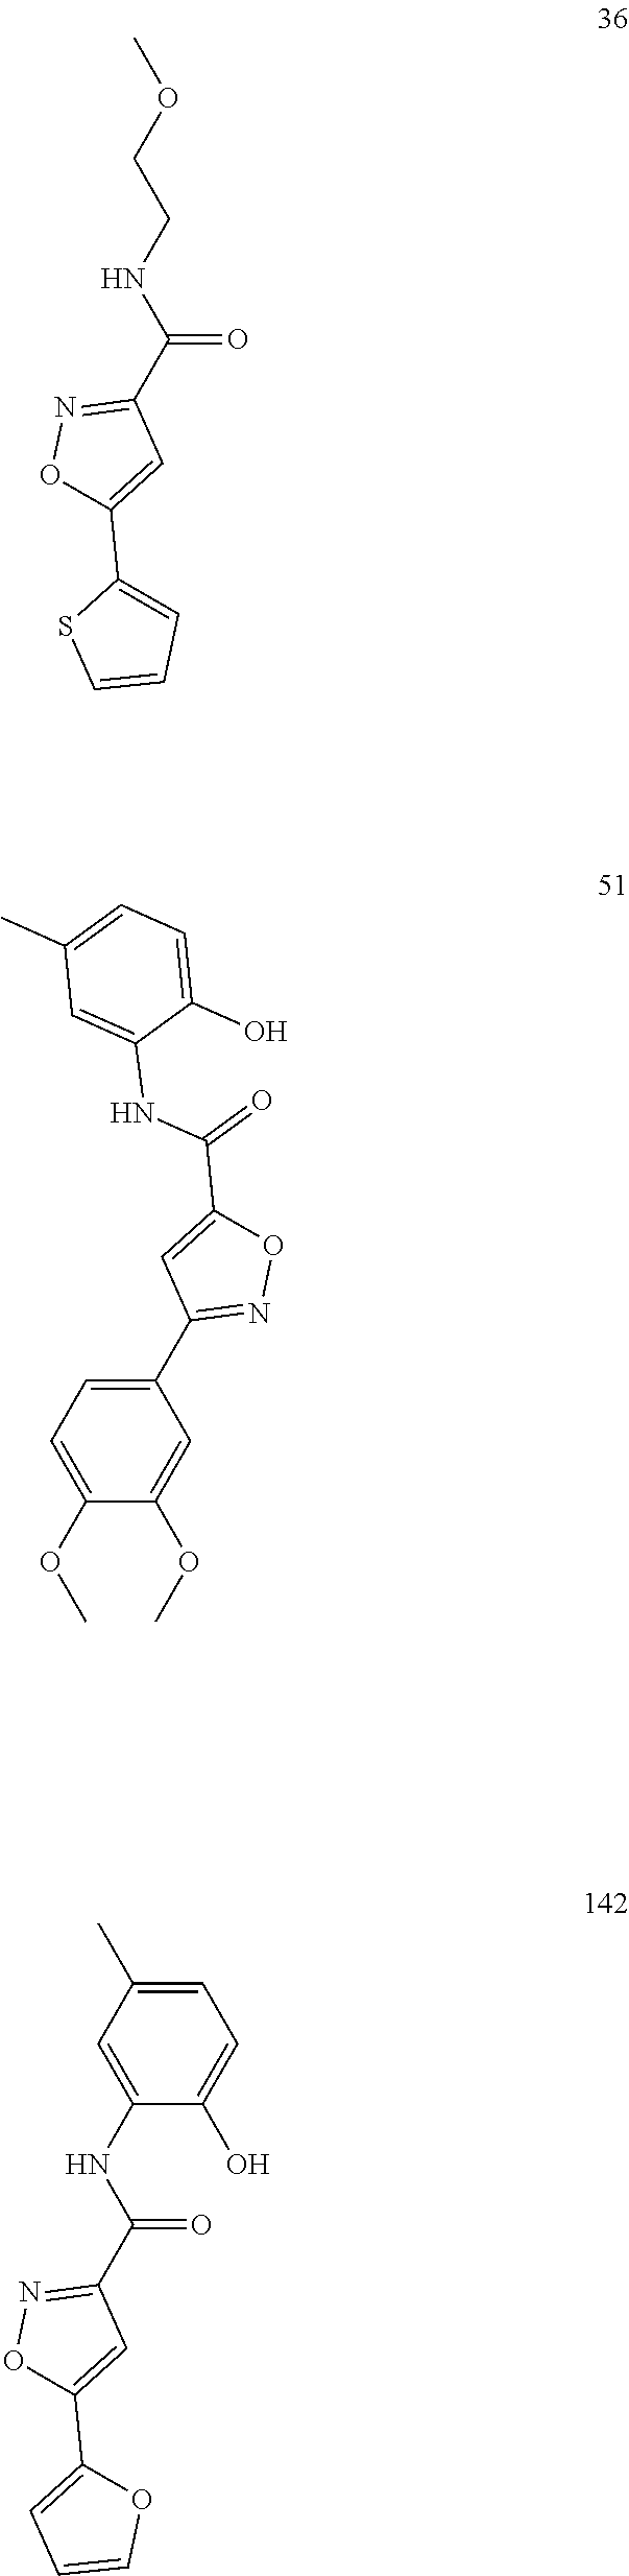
COC1=CC=C(C2=NOC(C(=O)NC3=CC(C)=CC=C3O)=C2)C=C1OC.C1(NC(C2=NOC(C3=CC=CO3)=C2)=O)=CC(C)=CC=C1O.C(=O)(C1=NOC(C2=CC=CS2)=C1)NCCOC
